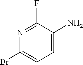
C1(N)=CC=C(Br)N=C1F
